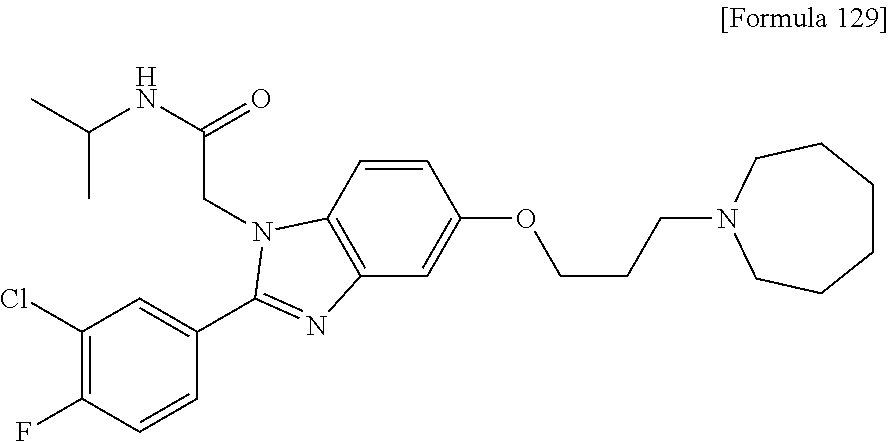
C1(Cl)=C(F)C=CC(C2=NC3=C(C=CC(OCCCN4CCCCCC4)=C3)N2CC(NC(C)C)=O)=C1
